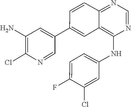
C1=NC(Cl)=C(N)C=C1C1=CC2=C(NC3=CC=C(F)C(Cl)=C3)N=CN=C2C=C1
